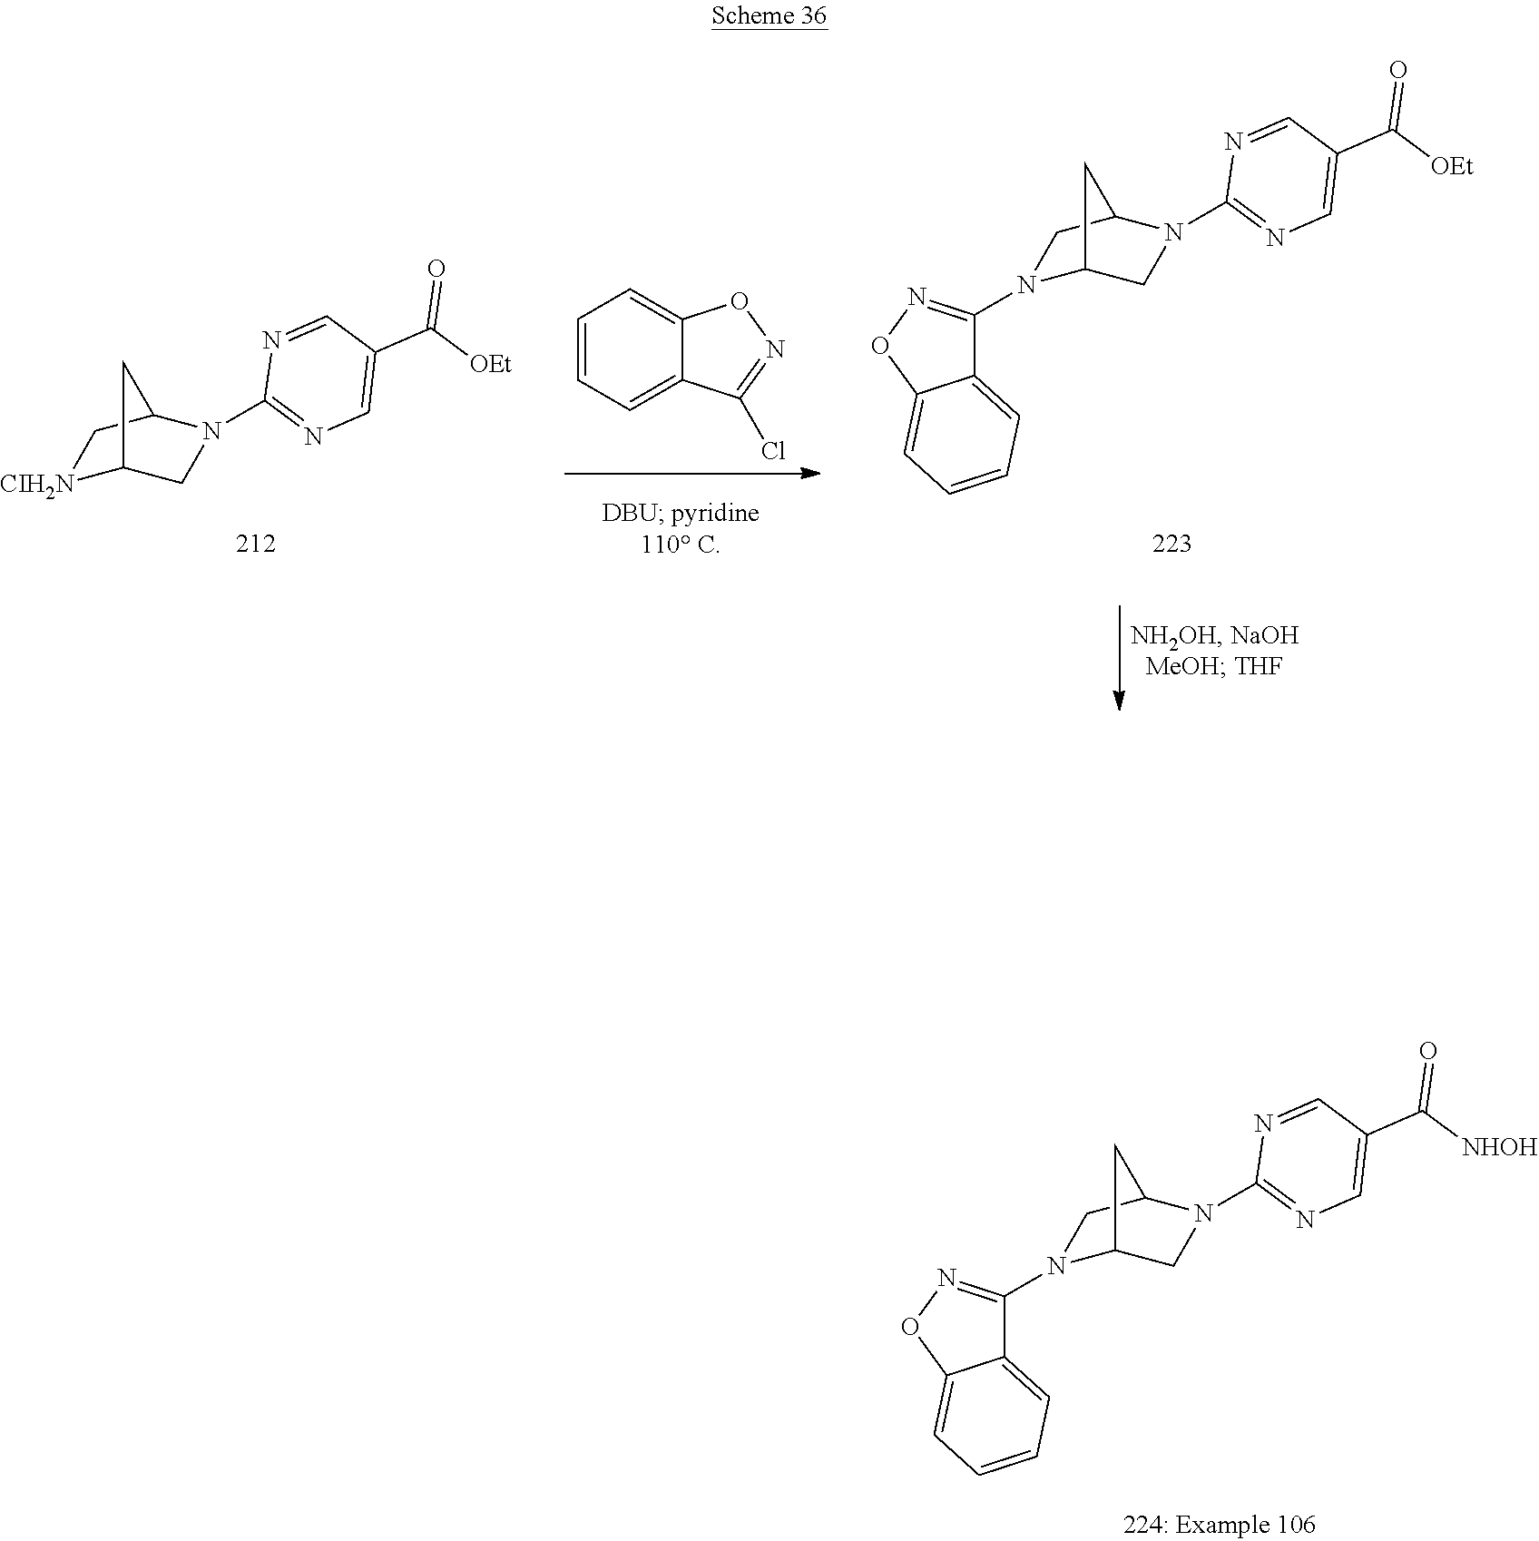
C12=CC=CC=C1ON=C2N1C2CN(C3=NC=C(C([OEt])=O)C=N3)C(C1)C2.C1=CC=C2C(=C1)ON=C2Cl.[CIH2N]1C2CN(C3=NC=C(C([OEt])=O)C=N3)C(C1)C2.C12=CC=CC=C1ON=C2N1C2CN(C3=NC=C(C([NHOH])=O)C=N3)C(C1)C2
